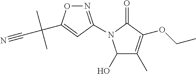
C1(O)C(C)=C(OCC)C(=O)N1C1=NOC(C(C#N)(C)C)=C1
